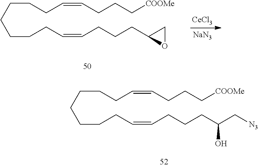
[NaN3].C(CCCCC=CCCC[COOMe])CCC=CCCCC1OC1.[CeCl3].C(CCCCC=CCCC[COOMe])CCC=CCCCC(C[N3])O
